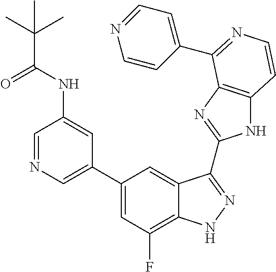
C1(C2=CN=CC(NC(=O)C(C)(C)C)=C2)=CC(F)=C2C(=C1)C(C1=NC3=C(N1)C=CN=C3C1=CC=NC=C1)=NN2
